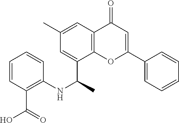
C1=CC=CC(C(O)=O)=C1NC(C1=CC(C)=CC2=C1OC(C1=CC=CC=C1)=CC2=O)C
